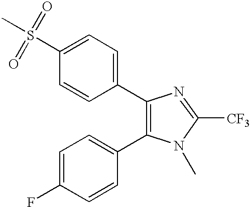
C1=C(S(=O)(=O)C)C=CC(C2=C(C3=CC=C(F)C=C3)N(C)C([CF3])=N2)=C1
